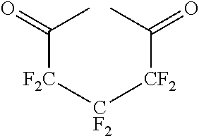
C(C)([F2C][CF2][CF2]C(C)=O)=O
